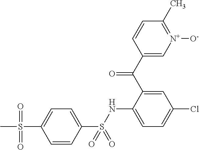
C1(S(NC2=CC=C(Cl)C=C2C(=O)C2=C[N+]([O-])=C(C)C=C2)(=O)=O)=CC=C(S(=O)(=O)C)C=C1
